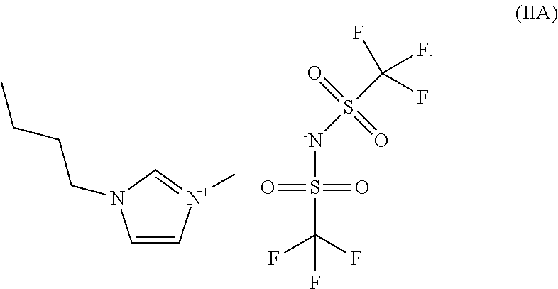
C1=C[N+](C)=CN1CCCC.S(C(F)(F)F)([-N]S(C(F)(F)F)(=O)=O)(=O)=O
